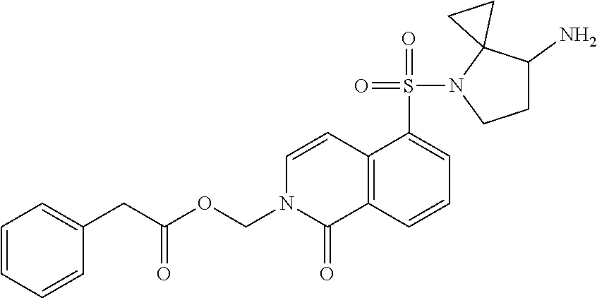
C1C(N)C2(N(S(=O)(=O)C3=CC=CC4=C3C=CN(COC(CC3=CC=CC=C3)=O)C4=O)C1)CC2
